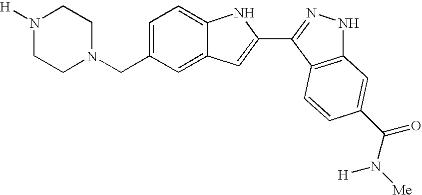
C1=C(CN2CCN([H])CC2)C=C2C(=C1)NC(C1=NNC3=C1C=CC(C(N([Me])[H])=O)=C3)=C2
